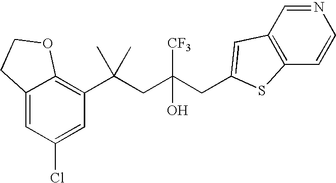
C12=CC(Cl)=CC(C(CC(CC3=CC4=C(C=CN=C4)S3)([CF3])O)(C)C)=C1OCC2
